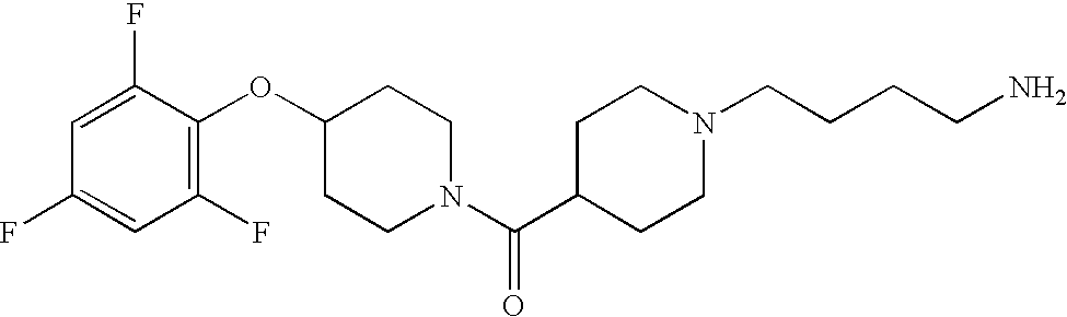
C1(OC2=C(F)C=C(F)C=C2F)CCN(C(C2CCN(CCCCN)CC2)=O)CC1
